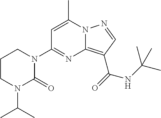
C1=C(C)N2C(=C(C(=O)NC(C)(C)C)C=N2)N=C1N1CCCN(C(C)C)C1=O
